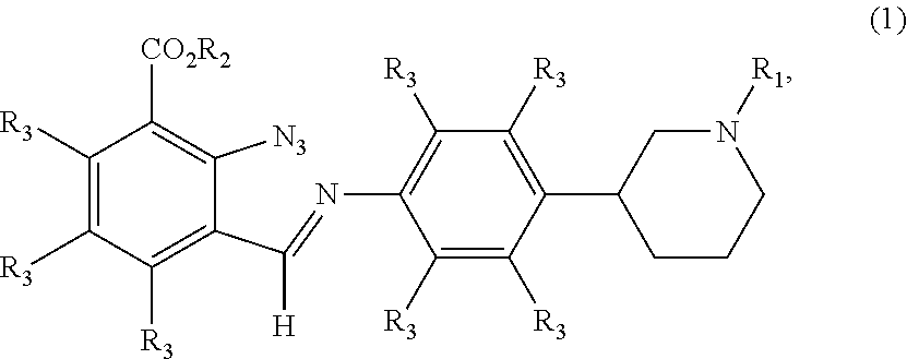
C1([R3])=C([R3])C([R3])=C(C(=NC2=C([R3])C([R3])=C(C3CCCN([R1])C3)C([R3])=C2[R3])[H])C([N3])=C1[CO2R2]
